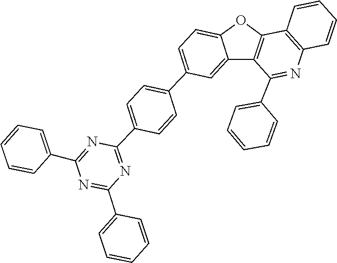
C1=CC(C2=NC(C3=CC=C(C4=CC=C5OC6=C(C5=C4)C(C4=CC=CC=C4)=NC4=C6C=CC=C4)C=C3)=NC(C3=CC=CC=C3)=N2)=CC=C1
